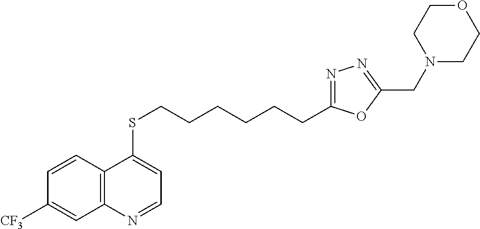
C12=C(C=CC([CF3])=C1)C(SCCCCCCC1=NN=C(CN3CCOCC3)O1)=CC=N2
